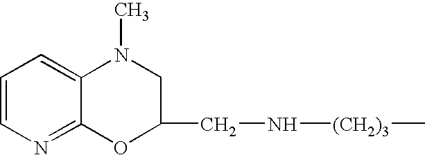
C1=CN=C2C(=C1)N(C)CC(CN[(CH2)3]C)O2
